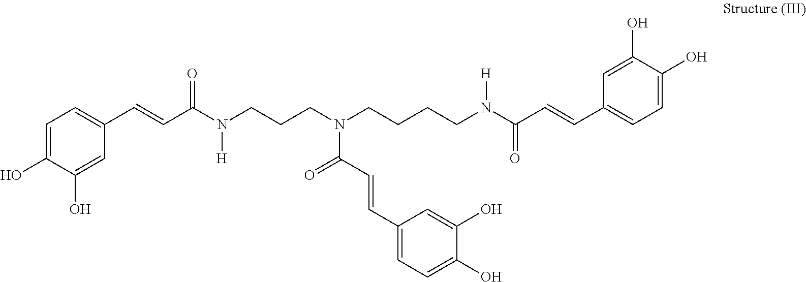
C1=C(O)C(O)=CC(C=CC(N(CCCN(CCCCN(C(C=CC2=CC=C(O)C(O)=C2)=O)[H])C(C=CC2=CC=C(O)C(O)=C2)=O)[H])=O)=C1
